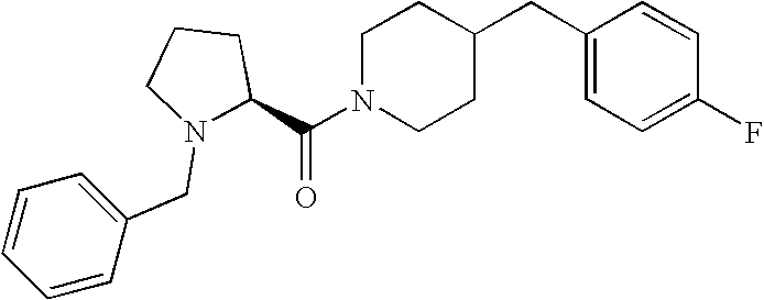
C(N1CCC(CC2=CC=C(F)C=C2)CC1)(=O)C1CCCN1CC1=CC=CC=C1
